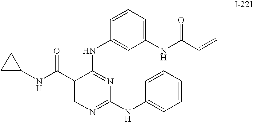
N(C(C1=CN=C(NC2=CC=CC=C2)N=C1NC1=CC(NC(C=C)=O)=CC=C1)=O)C1CC1
